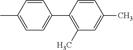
C1=C(C)C=CC(C2=C(C)C=C(C)C=C2)=C1
